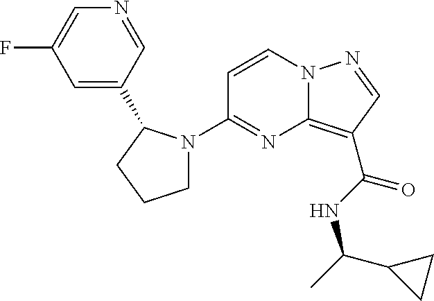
FC1=CN=CC(C2N(C3=NC4=C(C(NC(C5CC5)C)=O)C=NN4C=C3)CCC2)=C1
